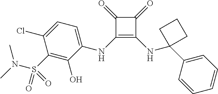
C1(=O)C(NC2=CC=C(Cl)C(S(N(C)C)(=O)=O)=C2O)=C(NC2(C3=CC=CC=C3)CCC2)C1=O
